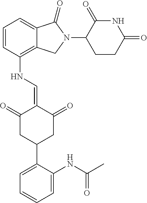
C12=C(NC=C3C(=O)CC(C4=CC=CC=C4NC(C)=O)CC3=O)C=CC=C1C(=O)N(C1C(=O)NC(=O)CC1)C2
